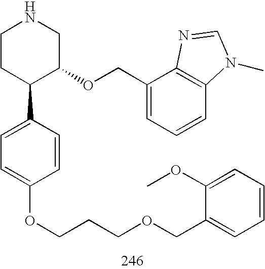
C1CC(C2=CC=C(OCCCOCC3=CC=CC=C3OC)C=C2)C(OCC2=CC=CC3=C2N=CN3C)CN1
